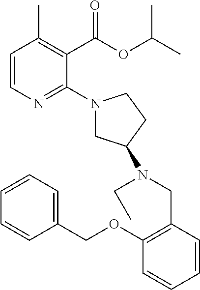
C1=CN=C(N2CC(N(CC)CC3=C(OCC4=CC=CC=C4)C=CC=C3)CC2)C(C(OC(C)C)=O)=C1C
